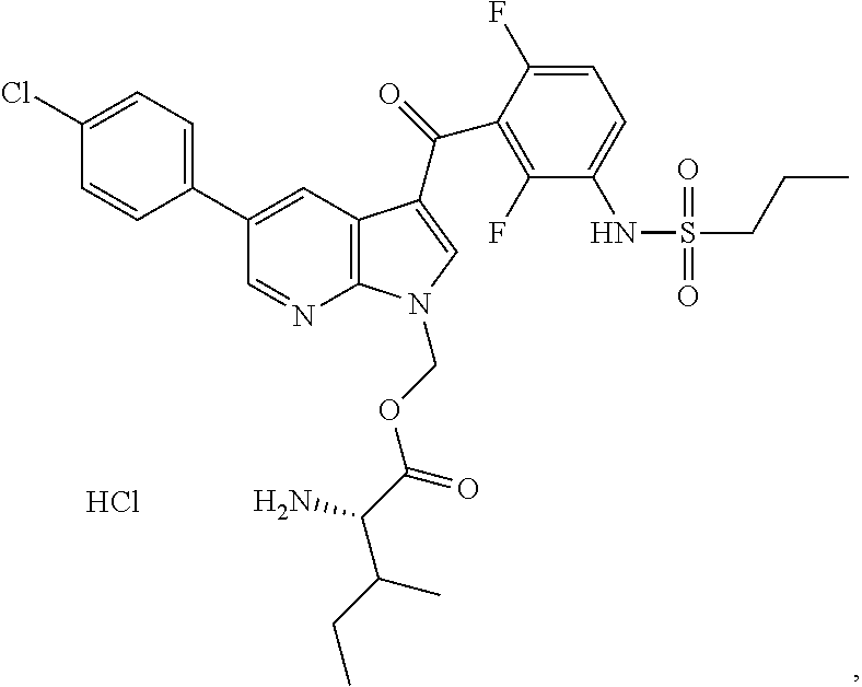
C1(Cl)=CC=C(C2=CC3=C(N=C2)N(COC(C(C(CC)C)N)=O)C=C3C(=O)C2=C(F)C(NS(CCC)(=O)=O)=CC=C2F)C=C1.Cl
